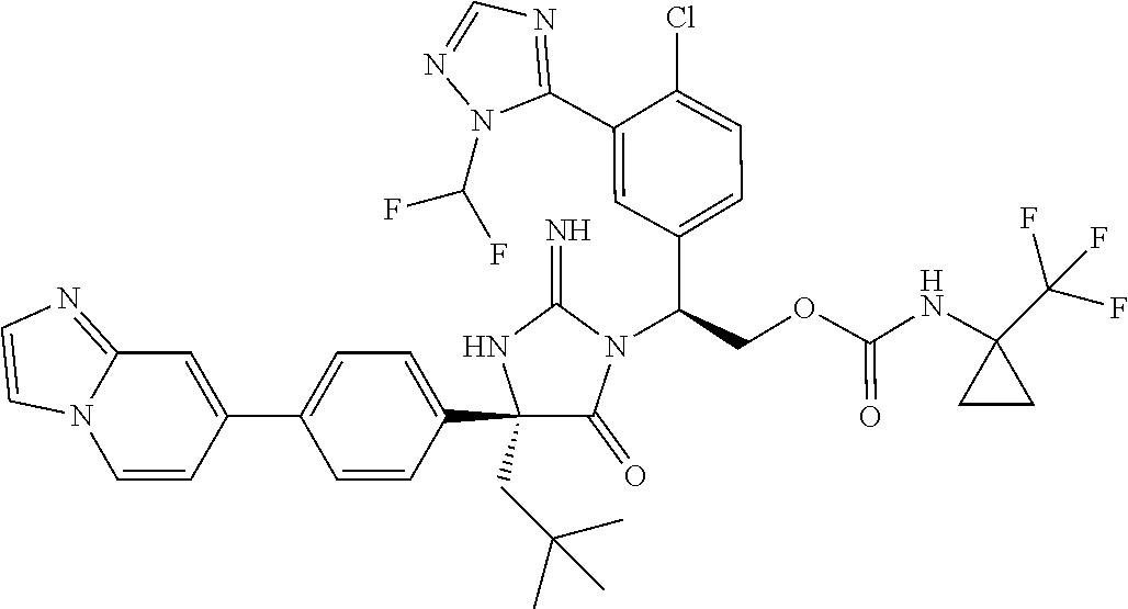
C1(C2=CC=C(C3=CC4=NC=CN4C=C3)C=C2)(CC(C)(C)C)C(=O)N(C(COC(NC2(C(F)(F)F)CC2)=O)C2=CC=C(Cl)C(C3=NC=NN3C(F)F)=C2)C(=N)N1
